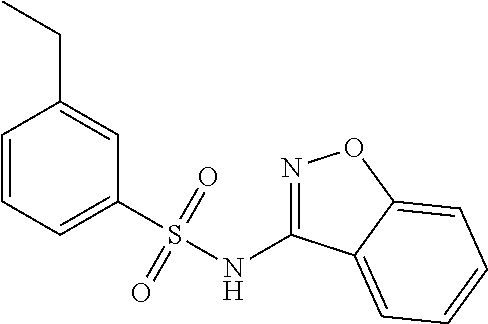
C1=CC=C(S(NC2=NOC3=CC=CC=C23)(=O)=O)C=C1CC
